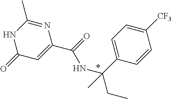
N1=C(C)NC(=O)C=C1C(=O)NC(C1=CC=C([CF3])C=C1)(CC)C
